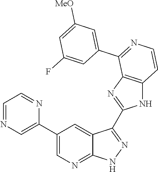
C1=NC=C(C2=CN=C3C(=C2)C(C2=NC4=C(N2)C=CN=C4C2=CC([MeO])=CC(F)=C2)=NN3)N=C1
